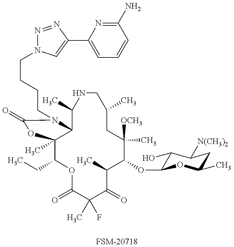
[FSM-20718].C1(CC)C2(C)C(N(CCCCN3N=NC(C4=CC=CC(N)=N4)=C3)C(=O)O2)C(C)NCC(C)CC([OCH3])(C)C(OC2C(O)C([N(CH3)2])CC(C)O2)C(C)C(=O)C(C)(F)C(=O)O1
